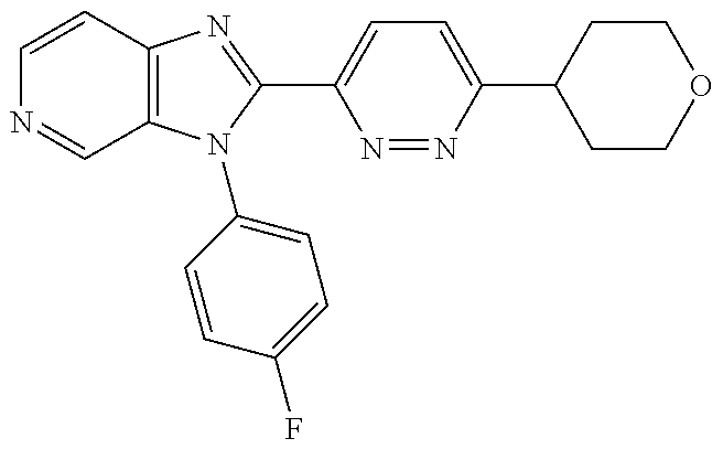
C12=C(N(C3=CC=C(F)C=C3)C(C3=CC=C(C4CCOCC4)N=N3)=N1)C=NC=C2
